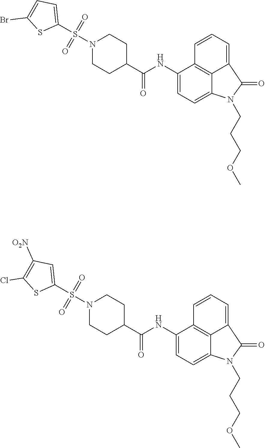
C1CC(C(NC2=CC=C3C4=C2C=CC=C4C(=O)N3CCCOC)=O)CCN1S(=O)(=O)C1=CC=C(Br)S1.C1CC(C(NC2=CC=C3C4=C2C=CC=C4C(=O)N3CCCOC)=O)CCN1S(=O)(=O)C1=CC([O2N])=C(Cl)S1
